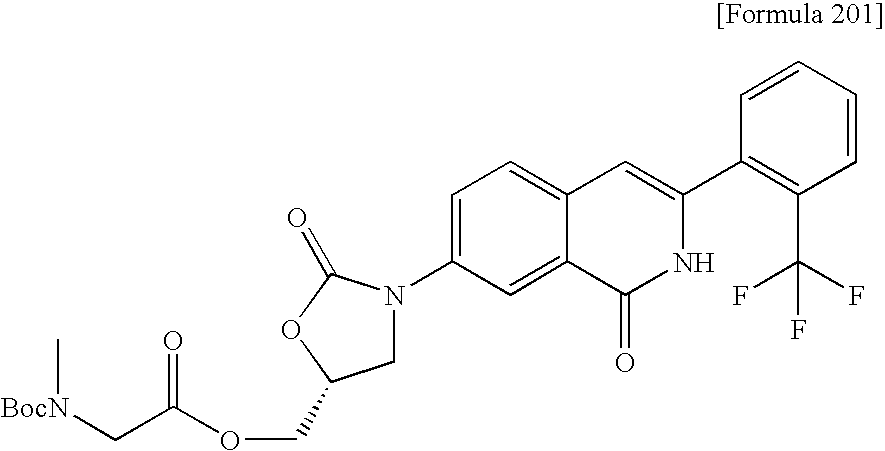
C1=CC=CC(C2=CC3=CC=C(N4CC(COC(C[BocN]C)=O)OC4=O)C=C3C(=O)N2)=C1C(F)(F)F
